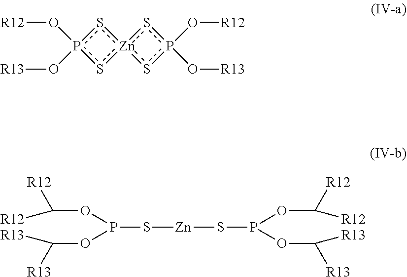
s1p(O[R12])(O[R13])s[Zn]12sp(O[R12])(O[R13])s2.P(S[Zn]SP(OC([R12])[R12])OC([R13])[R13])(OC([R12])[R12])OC([R13])[R13]
